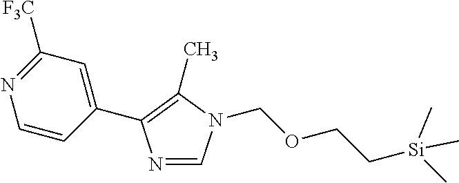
N1=CN(COCC[Si](C)(C)C)C(C)=C1C1=CC([F3C])=NC=C1
